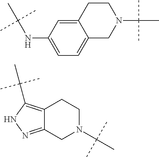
N1(C(C)(C)C)CCC2=CC(NC(C)(C)C)=CC=C2C1.C12=C(C(C)(C)C)NN=C1CN(C(C)(C)C)CC2
